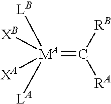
[MA](=C([RB])[RA])([LA])([LB])([XB])[XA]
